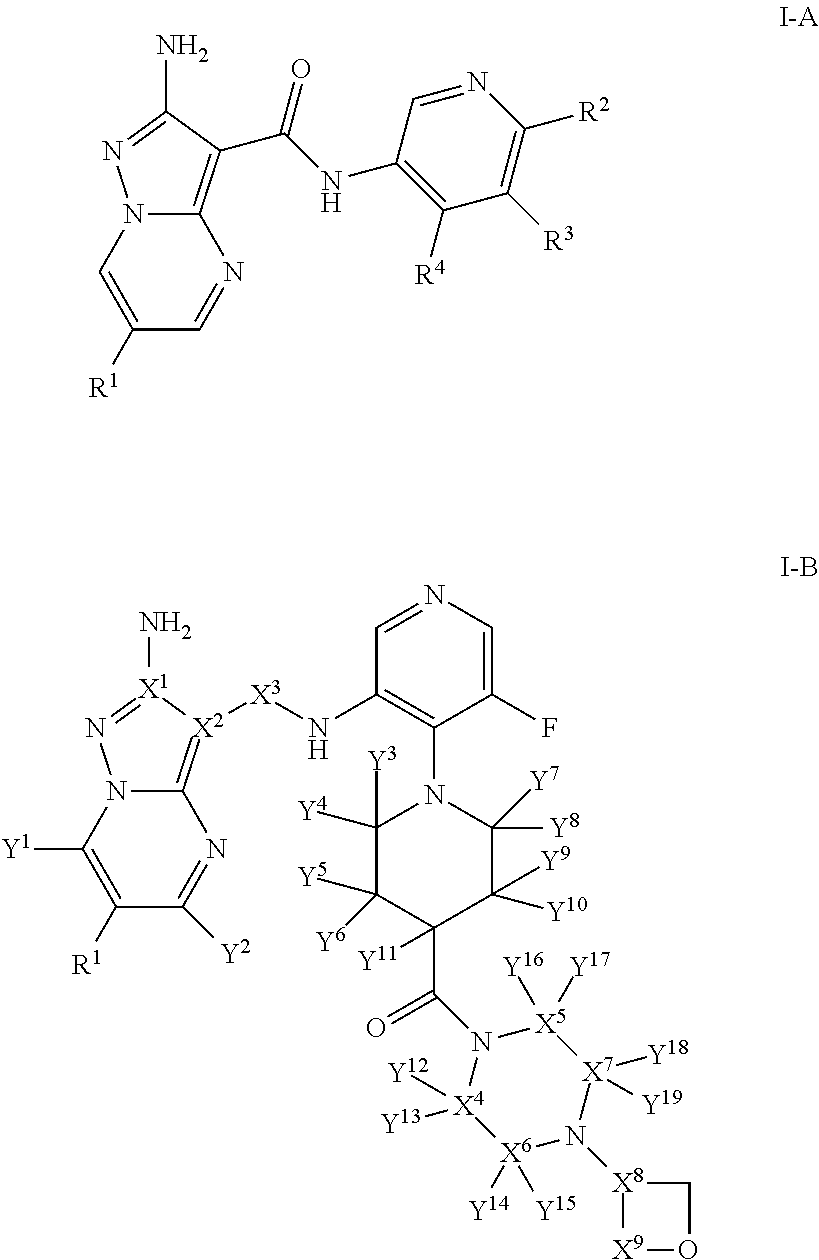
C1([R1])=CN2C(=C(C(NC3=C([R4])C([R3])=C([R2])N=C3)=O)C(N)=N2)N=C1.C1([R1])=C([Y1])N2C(=[X2]([X3]NC3=C(N4C([Y4])([Y3])C([Y5])([Y6])C(C(=O)N5[X4]([Y12])([Y13])[X6]([Y14])([Y15])N([X8]6[X9]OC6)[X7]([Y18])([Y19])[X5]5([Y16])[Y17])([Y11])C([Y10])([Y9])C4([Y7])[Y8])C(F)=CN=C3)[X1](N)=N2)N=C1[Y2]
